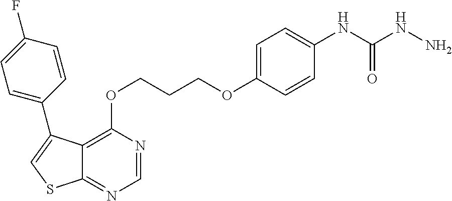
C1=NC(OCCCOC2=CC=C(NC(NN)=O)C=C2)=C2C(=N1)SC=C2C1=CC=C(F)C=C1
